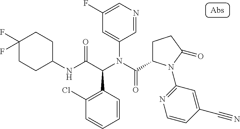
C1(NC(C(N(C(=O)C2CCC(=O)N2C2=NC=CC(C#N)=C2)C2=CC(F)=CN=C2)C2=C(Cl)C=CC=C2)=O)CCC(F)(F)CC1
